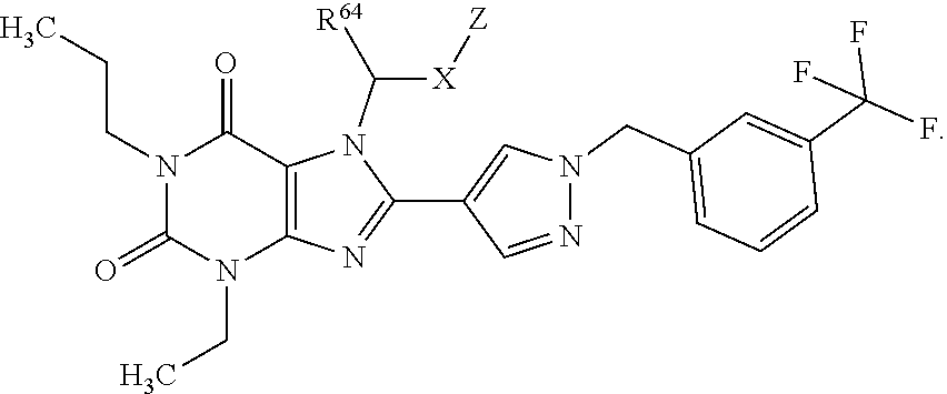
N1(CCC)C(=O)N(CC)C2=C(C1=O)N(C([X][Z])[R64])C(C1=CN(CC3=CC=CC(C(F)(F)F)=C3)N=C1)=N2
